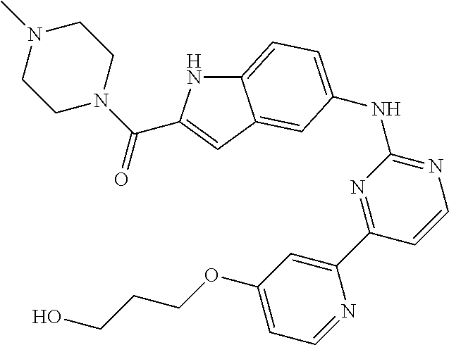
C12=CC=C(NC3=NC=CC(C4=CC(OCCCO)=CC=N4)=N3)C=C1C=C(C(N1CCN(C)CC1)=O)N2
